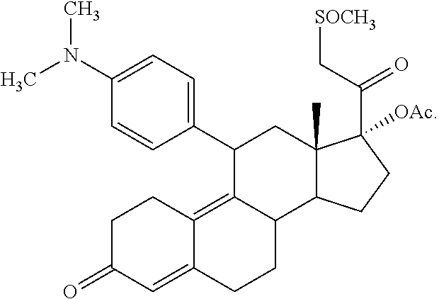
C1=C(N(C)C)C=CC(C2C3=C4C(=CC(=O)CC4)CCC3C3C(C)(C2)C(C(C[SOCH3])=O)([OAc])CC3)=C1
